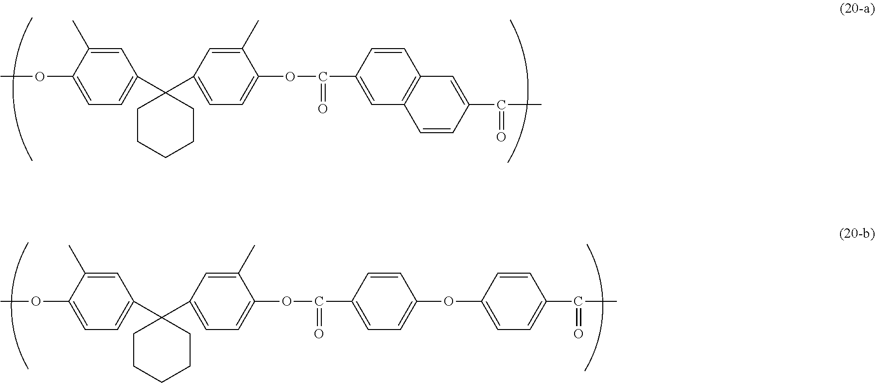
O(C1=CC=C(C2(C3=CC=C(OC(=O)C4=CC5=C(C=C4)C=C(C(=O)C)C=C5)C(C)=C3)CCCCC2)C=C1C)C.O(C1=CC=C(C2(C3=CC=C(OC(=O)C4=CC=C(OC5=CC=C(C(C)=O)C=C5)C=C4)C(C)=C3)CCCCC2)C=C1C)C
